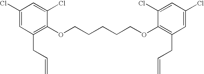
C1(Cl)=CC(CC=C)=C(OCCCCCOC2=C(CC=C)C=C(Cl)C=C2Cl)C(Cl)=C1
